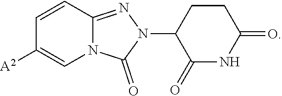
C1=CC2=NN(C3C(=O)NC(=O)CC3)C(=O)N2C=C1[A2]
